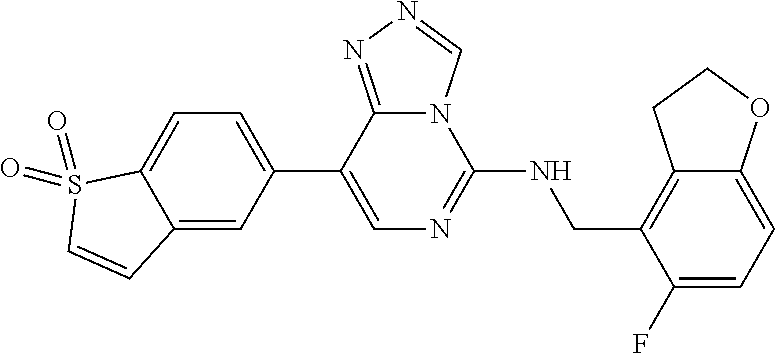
C1(C2=CC=C3C(=C2)C=CS3(=O)=O)=CN=C(NCC2=C3C(=CC=C2F)OCC3)N2C1=NN=C2
